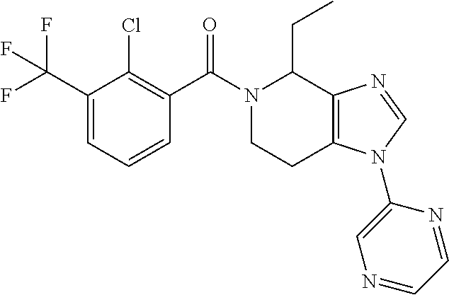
C1(C(F)(F)F)=CC=CC(C(N2CCC3=C(C2CC)N=CN3C2=CN=CC=N2)=O)=C1Cl
